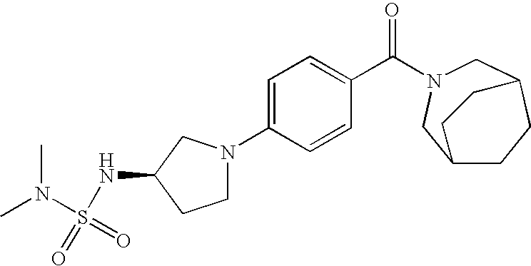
C1=C(N2CCC(NS(N(C)C)(=O)=O)C2)C=CC(C(=O)N2CC3CCC(C2)CC3)=C1
